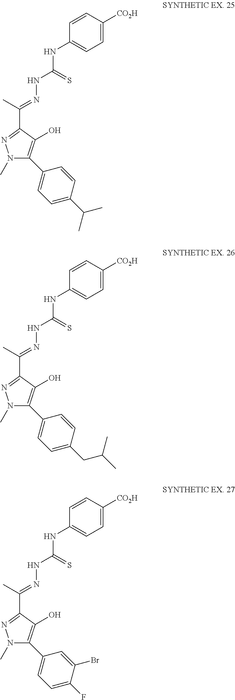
C1=CC([CO2H])=CC=C1NC(NN=C(C1=NN(C)C(C2=CC=C(C(C)C)C=C2)=C1O)C)=S.C1=CC([CO2H])=CC=C1NC(NN=C(C1=NN(C)C(C2=CC=C(CC(C)C)C=C2)=C1O)C)=S.C1=CC([CO2H])=CC=C1NC(NN=C(C1=NN(C)C(C2=CC=C(F)C(Br)=C2)=C1O)C)=S
